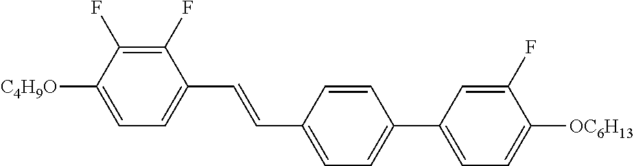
C1(F)=C(F)C([C4H9O])=CC=C1C=CC1=CC=C(C2=CC=C([OC6H13])C(F)=C2)C=C1
